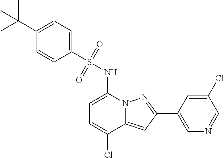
C1=C(NS(C2=CC=C(C(C)(C)C)C=C2)(=O)=O)N2C(=CC(C3=CN=CC(Cl)=C3)=N2)C(Cl)=C1
